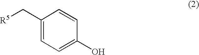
C1(C[R5])=CC=C(O)C=C1
